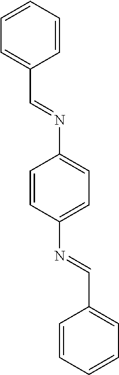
C1=CC=CC(C=NC2=CC=C(N=CC3=CC=CC=C3)C=C2)=C1
